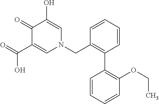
C1(=O)C(C(=O)O)=CN(CC2=C(C3=C(OCC)C=CC=C3)C=CC=C2)C=C1O
